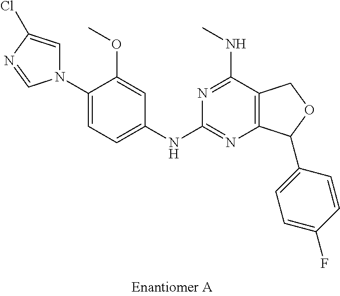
C1(N2C=C(Cl)N=C2)=CC=C(NC2=NC3=C(C(NC)=N2)COC3C2=CC=C(F)C=C2)C=C1OC
